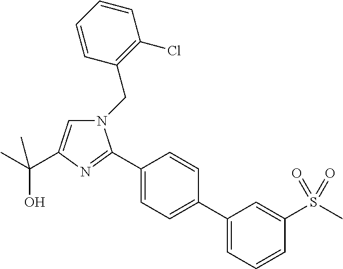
C1(C2=NC(C(C)(O)C)=CN2CC2=C(Cl)C=CC=C2)=CC=C(C2=CC=CC(S(C)(=O)=O)=C2)C=C1
